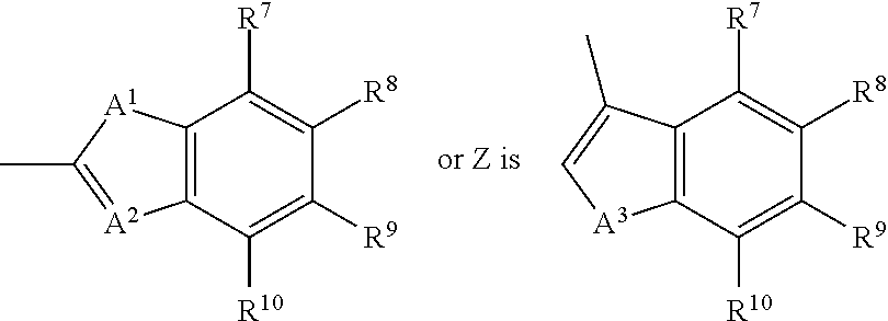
C12=C(C([R10])=C([R9])C([R8])=C1[R7])[A2]=C(C)[A1]2.C12=C(C([R10])=C([R9])C([R8])=C1[R7])[A3]C=C2C
